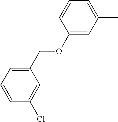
C1(OCC2=CC=CC(Cl)=C2)=CC(C)=CC=C1
